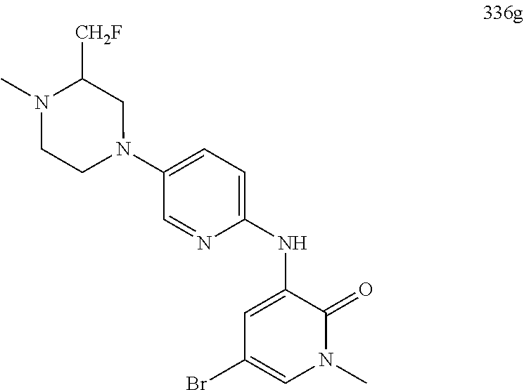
C1(NC2=CC(Br)=CN(C)C2=O)=CC=C(N2CC([CH2F])N(C)CC2)C=N1
